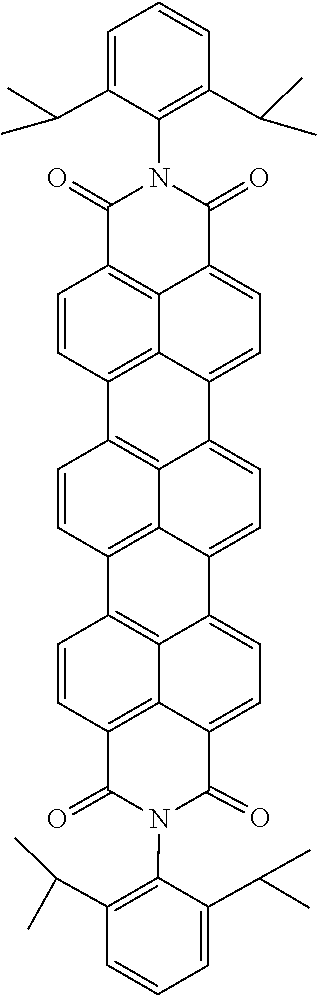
C1=CC(C(C)C)=C(N2C(=O)C3=C4C5=C(C=C3)C3=C6C(=CC=C7C6=C(C=C3)C3=C6C7=CC=C7C6=C(C=C3)C(=O)N(C3=C(C(C)C)C=CC=C3C(C)C)C7=O)C5=CC=C4C2=O)C(C(C)C)=C1
